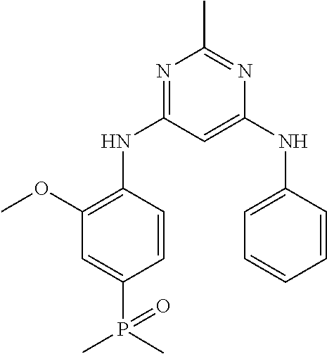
N1=C(NC2=C(OC)C=C(P(=O)(C)C)C=C2)C=C(NC2=CC=CC=C2)N=C1C
